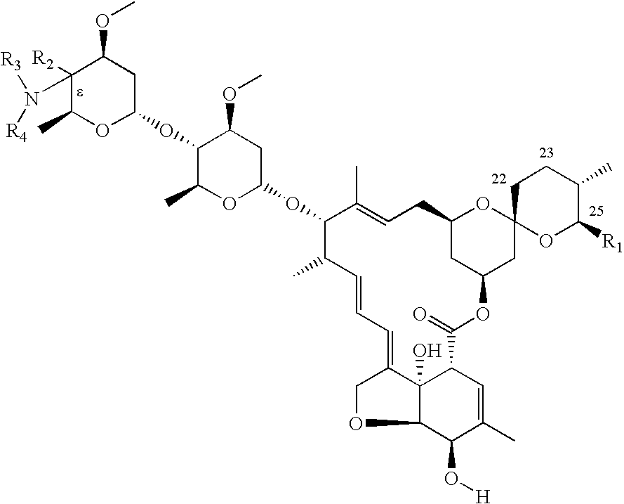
C1([R2])(N([R3])[R4])C(C)OC(OC2C(C)OC(OC3C(C)C=CC=C4COC5C(O[H])C(C)=CC(C(=O)OC6CC7(OC(C6)CC=C3C)OC([R1])C(C)CC7)C54O)CC2OC)CC1OC
